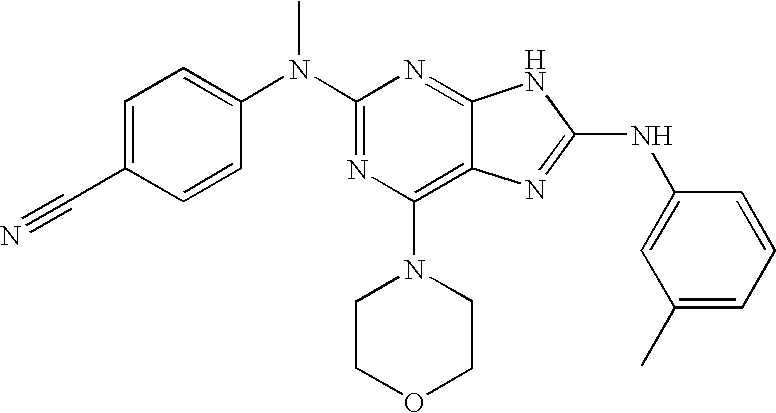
N(C1=NC(N2CCOCC2)=C2C(=N1)NC(NC1=CC(C)=CC=C1)=N2)(C1=CC=C(C#N)C=C1)C
